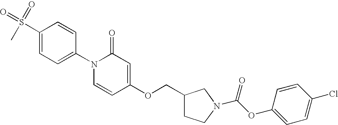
C1(S(=O)(C)=O)=CC=C(N2C=CC(OCC3CCN(C(OC4=CC=C(Cl)C=C4)=O)C3)=CC2=O)C=C1
